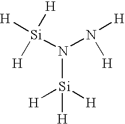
N([Si]([H])([H])[H])([Si]([H])([H])[H])N([H])[H]
